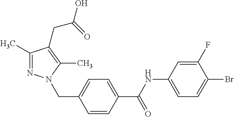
C1=C(F)C(Br)=CC=C1NC(C1=CC=C(CN2N=C(C)C(CC(O)=O)=C2C)C=C1)=O
